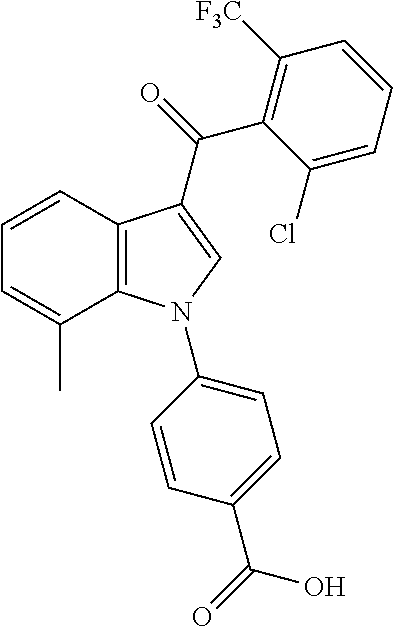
C1=CC2=C(C(C)=C1)N(C1=CC=C(C(=O)O)C=C1)C=C2C(=O)C1=C([F3C])C=CC=C1Cl
